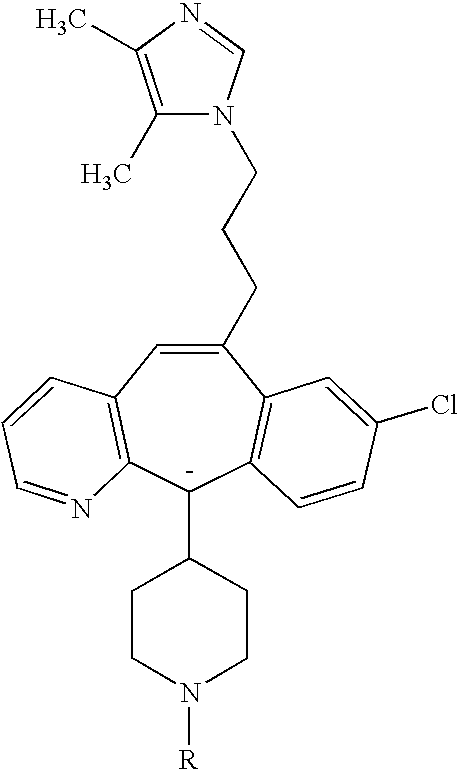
C1(CCCN2C(C)=C(C)N=C2)=CC2=C(C(C3CCN([R])CC3)C3=C1C=C(Cl)C=C3)N=CC=C2.[-]
